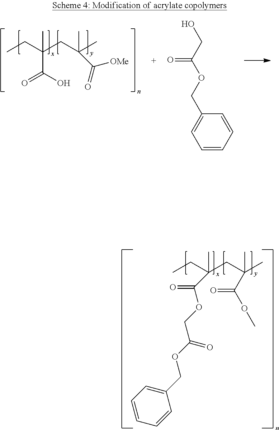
CCC(CC(C)(C)C([OMe])=O)(C)C(O)=O.C1(COC(CO)=O)=CC=CC=C1.O(C(COC(=O)C(CC)(CC(C)(C)C(OC)=O)C)=O)CC1=CC=CC=C1
